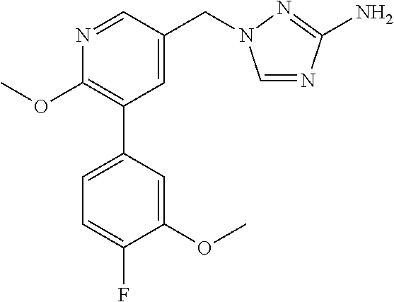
C1(OC)=C(C2=CC=C(F)C(OC)=C2)C=C(CN2C=NC(N)=N2)C=N1
